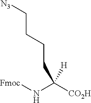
C(C(N[Fmoc])([CO2H])[H])CCC[N3]
